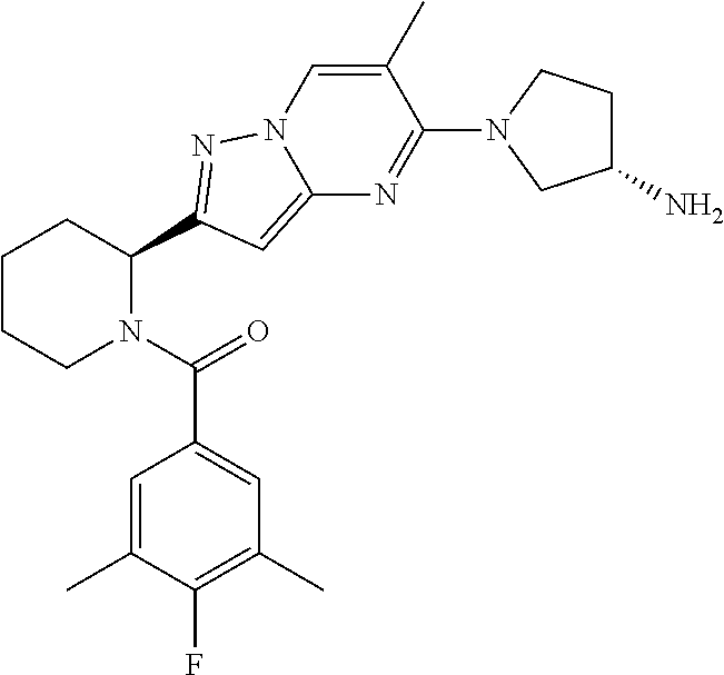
C1CCN(C(=O)C2=CC(C)=C(F)C(C)=C2)C(C2=NN3C=C(C)C(N4CC(N)CC4)=NC3=C2)C1
